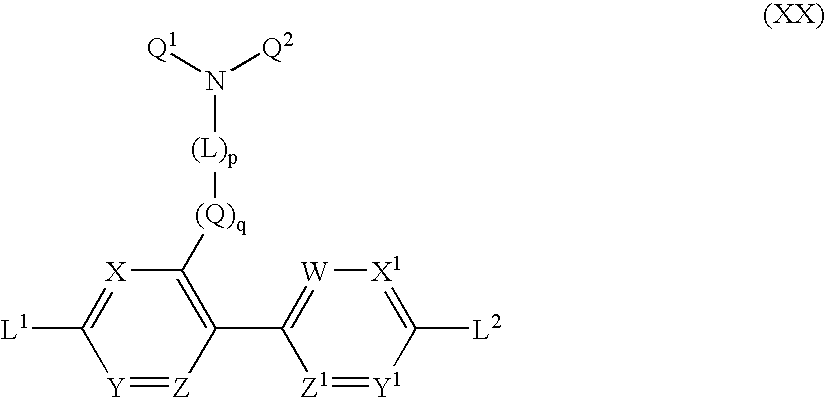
N([(L)p][(Q)q]C1=C(C2=[W][X1]=C([L2])[Y1]=[Z1]2)[Z]=[Y]C([L1])=[X]1)([Q1])[Q2]
